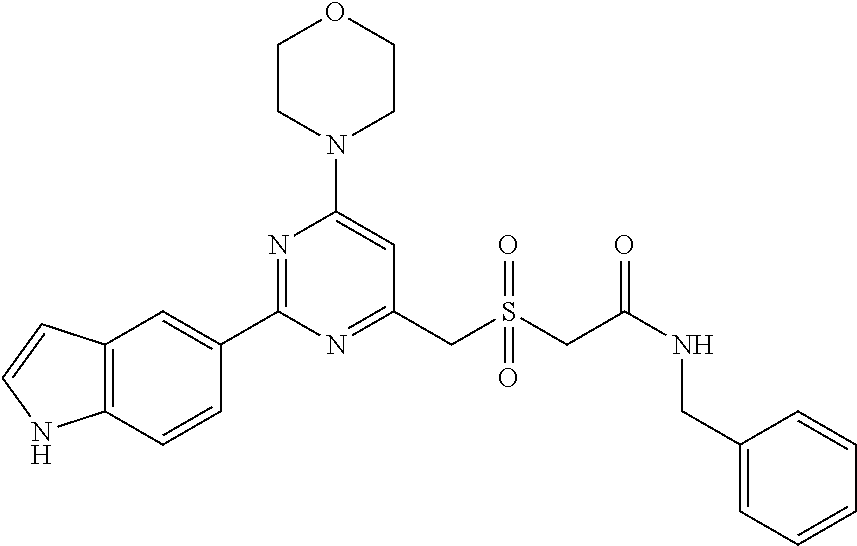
C1CN(C2=CC(CS(CC(NCC3=CC=CC=C3)=O)(=O)=O)=NC(C3=CC4=C(C=C3)NC=C4)=N2)CCO1
